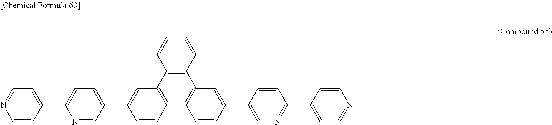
C12=C(C3=C(C4=C1C=C(C1=CN=C(C5=CC=NC=C5)C=C1)C=C4)C=CC(C1=CC=C(C4=CC=NC=C4)N=C1)=C3)C=CC=C2
